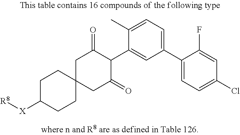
C1C(=O)C(C2=CC(C3=CC=C(Cl)C=C3F)=CC=C2C)C(=O)CC12CCC([X][R8])CC2
